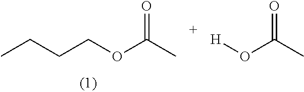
CCCCOC(C)=O.[H]OC(C)=O
